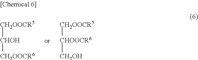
[CH2OOCR5][CHOOCR6][CH2OH].[CH2OOCR5][CHOH][CH2OOCR6]
